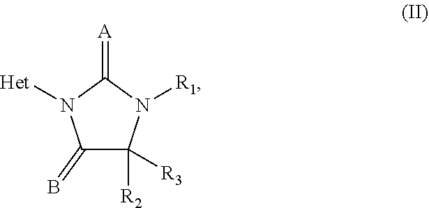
C1(=B)C([R3])([R2])N([R1])C(=[A])N1[Het]
